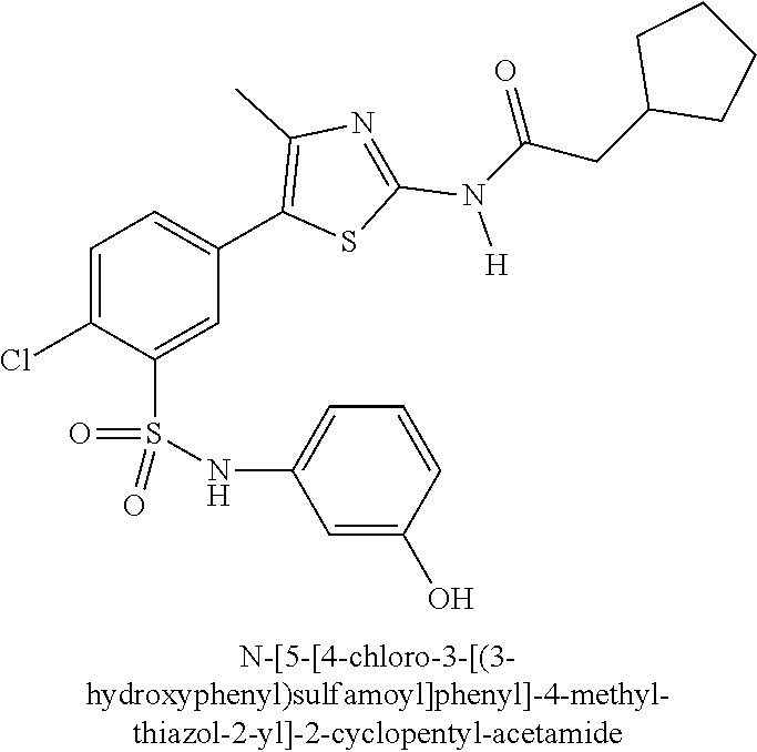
C1=C(Cl)C(S(NC2=CC=CC(O)=C2)(=O)=O)=CC(C2=C(C)N=C(N([H])C(CC3CCCC3)=O)S2)=C1
